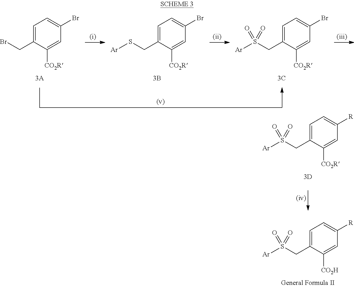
C1=C(CBr)C([CO2R])=CC(Br)=C1.C1=C(CS[Ar])C([CO2R])=CC(Br)=C1.C1=C(CS([Ar])(=O)=O)C([CO2R])=CC(Br)=C1.C1=C(CS([Ar])(=O)=O)C([CO2H])=CC([R])=C1.C1=C(CS([Ar])(=O)=O)C([CO2R])=CC([R])=C1
